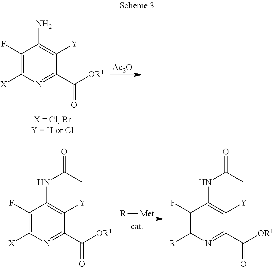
[R][Met].C1(F)=C([X])N=C(C([OR1])=O)C([Y])=C1NC(C)=O.C1(F)=C([R])N=C(C([OR1])=O)C([Y])=C1NC(C)=O.[Ac2O].C1(F)=C([X])N=C(C([OR1])=O)C([Y])=C1N
